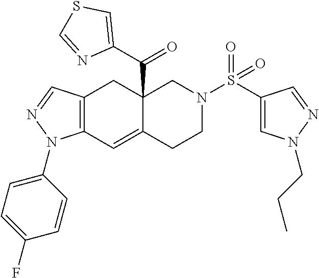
C12=C(C=C3C(C(C4=CSC=N4)=O)(C1)CN(S(=O)(=O)C1=CN(CCC)N=C1)CC3)N(C1=CC=C(F)C=C1)N=C2
